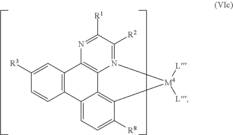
C12=C(C=C([R3])C=C1)C1=C3C4=C(C([R8])=CC=C24)[M4]([L])([L])N3=C([R2])C([R1])=N1
